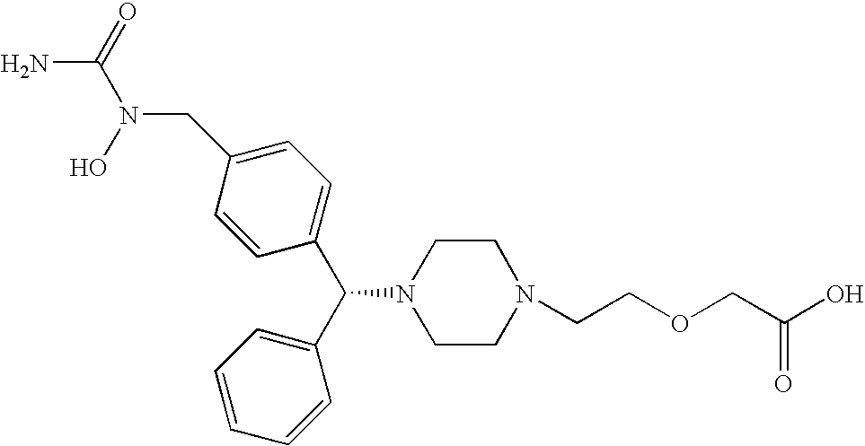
C1=CC(C(C2=CC=CC=C2)N2CCN(CCOCC(O)=O)CC2)=CC=C1CN(C(=O)N)O
